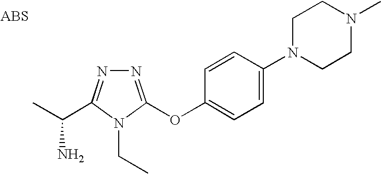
N1=C(OC2=CC=C(N3CCN(C)CC3)C=C2)N(CC)C(C(C)N)=N1
